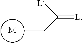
C(=[L])([L])CC.[M]
